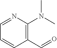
C1(C=O)=C(N(C)C)N=CC=C1
